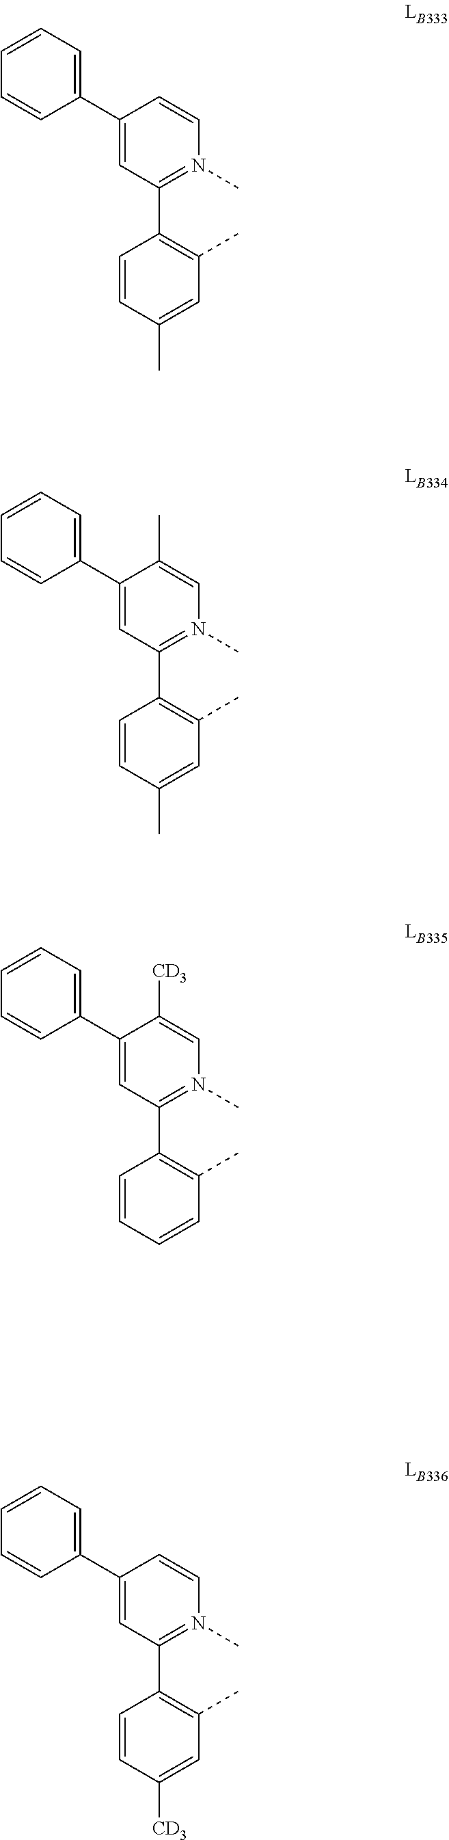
C1=CC(C)=CC(C)=C1C1=N(C)C=CC(C2=CC=CC=C2)=C1.C1=CC(C)=CC(C)=C1C1=N(C)C=C(C)C(C2=CC=CC=C2)=C1.C1=CC=CC(C)=C1C1=N(C)C=C([CD3])C(C2=CC=CC=C2)=C1.C1=CC([CD3])=CC(C)=C1C1=N(C)C=CC(C2=CC=CC=C2)=C1
